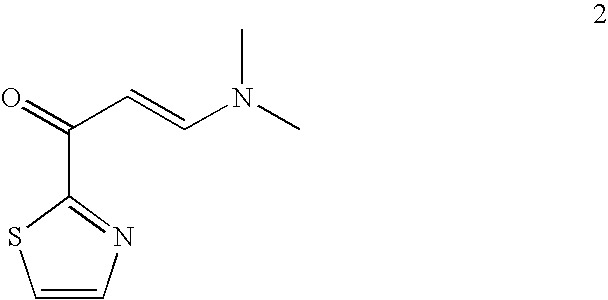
C1=CN=C(C(=O)C=CN(C)C)S1
